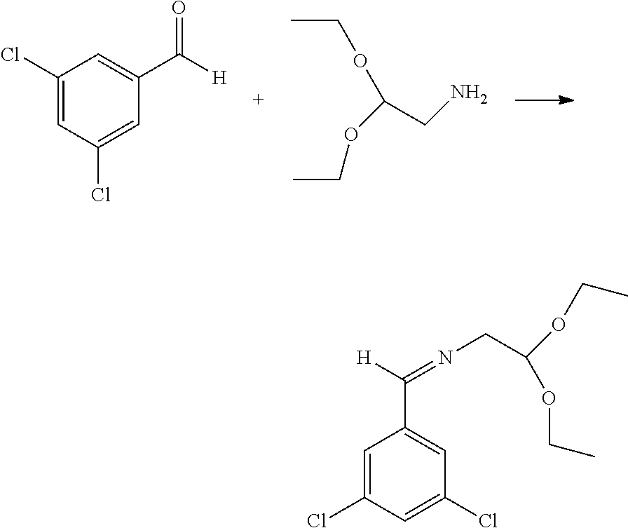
C1(Cl)=CC(Cl)=CC(C([H])=O)=C1.CCOC(CN)OCC.C1=C(Cl)C=C(Cl)C=C1C([H])=NCC(OCC)OCC
